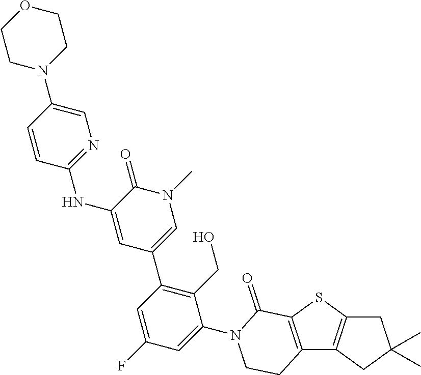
C1C2=C(CC1(C)C)C1=C(S2)C(=O)N(C2=CC(F)=CC(C3=CN(C)C(=O)C(NC4=NC=C(N5CCOCC5)C=C4)=C3)=C2CO)CC1
